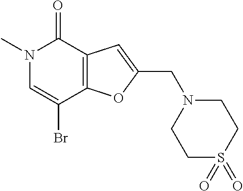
N1(C)C=C(Br)C2=C(C1=O)C=C(CN1CCS(=O)(=O)CC1)O2
